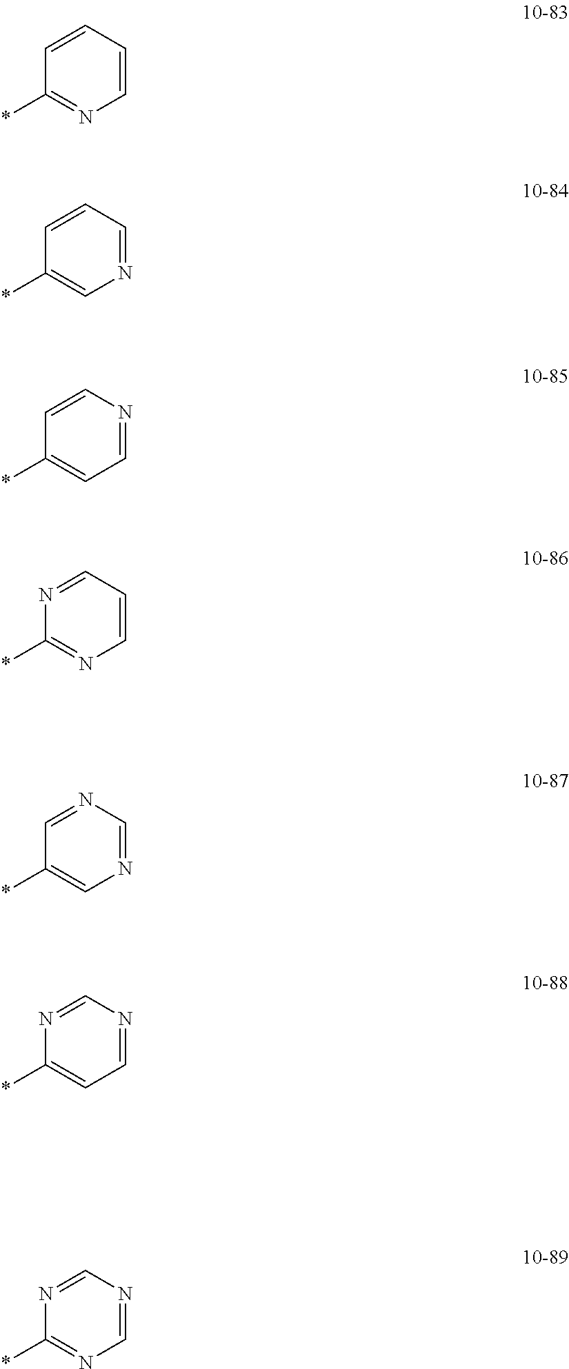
C1(*)=NC=CC=C1.C1(*)=CN=CC=C1.C1(*)=CC=NC=C1.C1(*)=NC=CC=N1.C1(*)=CN=CN=C1.C1(*)=CC=NC=N1.C1(*)=NC=NC=N1
